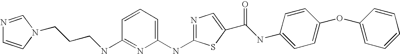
C1=CC(NCCCN2C=CN=C2)=NC(NC2=NC=C(C(=O)NC3=CC=C(OC4=CC=CC=C4)C=C3)S2)=C1
